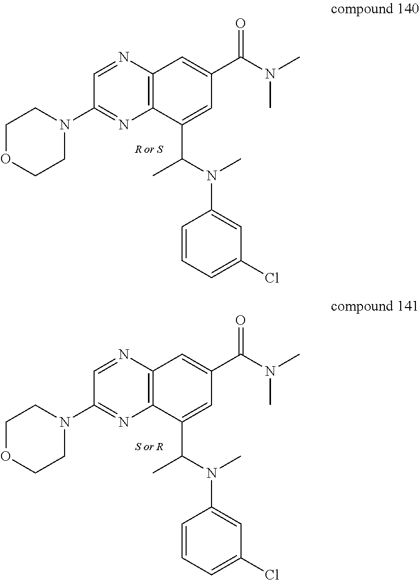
C12=C(N=CC(N3CCOCC3)=N1)C=C(C(N(C)C)=O)C=C2C(N(C1=CC(Cl)=CC=C1)C)C.C12=C(N=CC(N3CCOCC3)=N1)C=C(C(N(C)C)=O)C=C2C(N(C1=CC(Cl)=CC=C1)C)C
